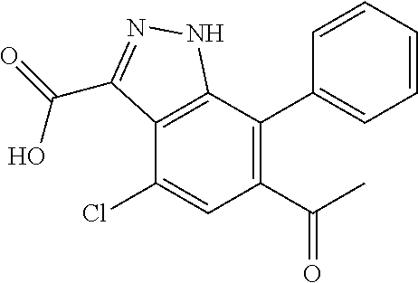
O=C(C)C1=C(C2=CC=CC=C2)C2=C(C(Cl)=C1)C(C(O)=O)=NN2
